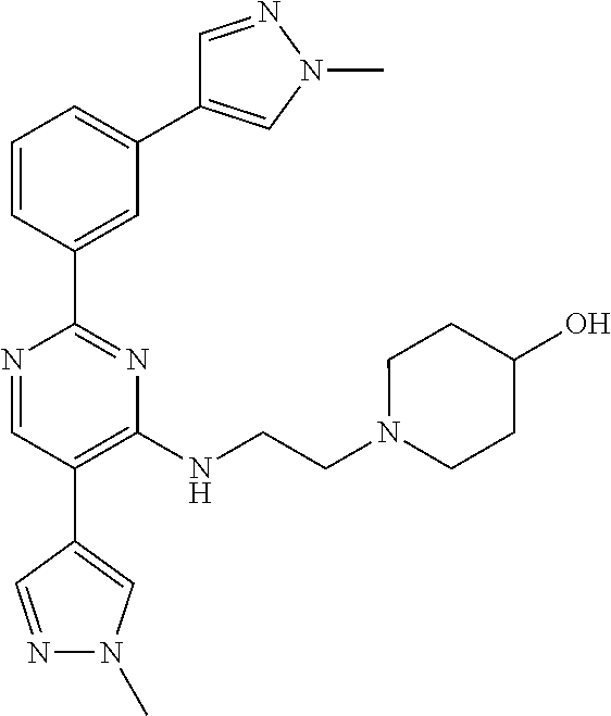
N1=CC(C2=CN(C)N=C2)=C(NCCN2CCC(O)CC2)N=C1C1=CC(C2=CN(C)N=C2)=CC=C1
